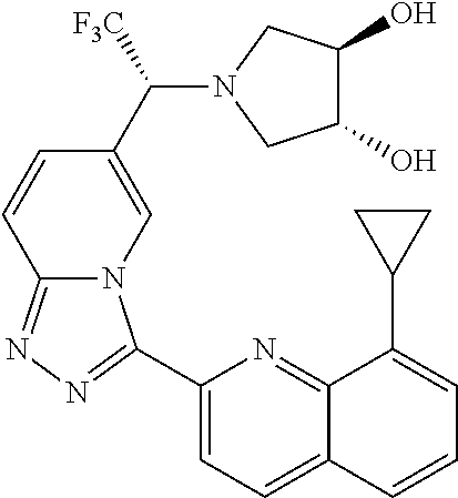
C1(C2=NN=C3N2C=C(C([F3C])N2CC(O)C(O)C2)C=C3)=CC=C2C(=N1)C(C1CC1)=CC=C2
